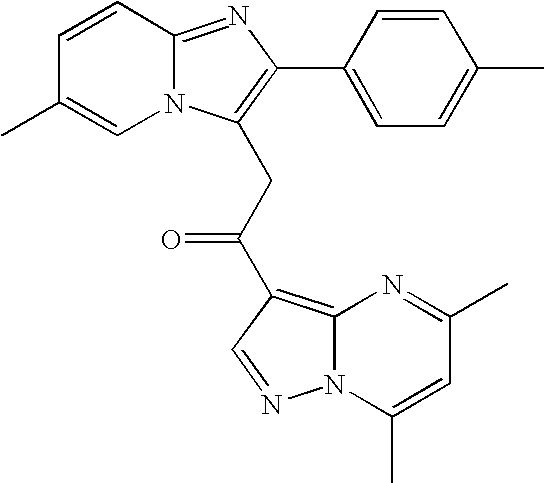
C1=CC2=NC(C3=CC=C(C)C=C3)=C(CC(=O)C3=C4N(N=C3)C(C)=CC(C)=N4)N2C=C1C
